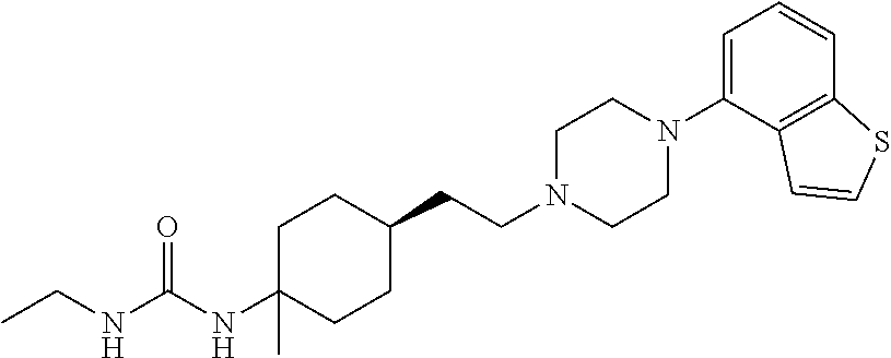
C1C(NC(NCC)=O)(C)CCC(CCN2CCN(C3=CC=CC4=C3C=CS4)CC2)C1
